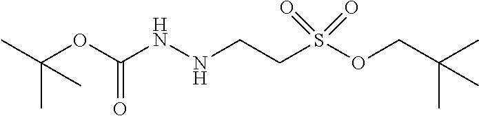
N(CCS(OCC(C)(C)C)(=O)=O)NC(OC(C)(C)C)=O
